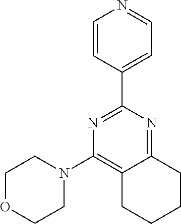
C12=NC(C3=CC=NC=C3)=NC(N3CCOCC3)=C1CCCC2
